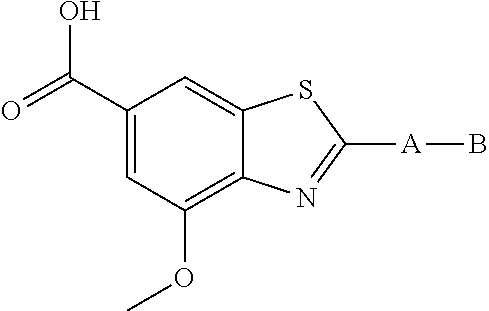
C1(C(=O)O)=CC(OC)=C2C(=C1)SC([A]B)=N2
